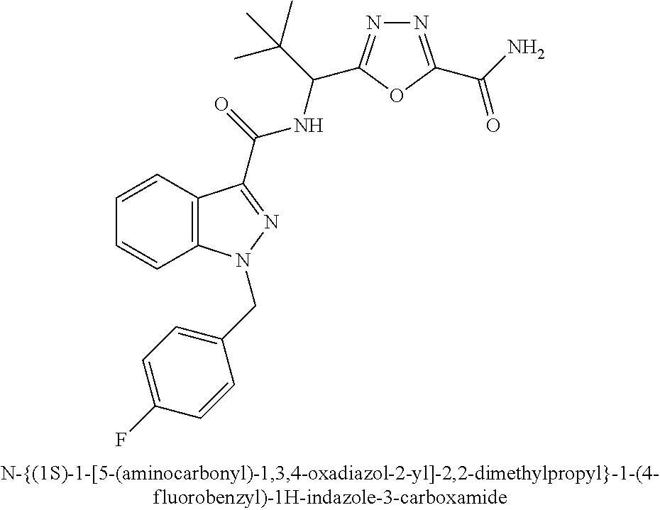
C1=CC2=C(C=C1)N(CC1=CC=C(F)C=C1)N=C2C(NC(C(C)(C)C)C1=NN=C(C(N)=O)O1)=O
